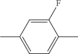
CC1=CC=C(C)C(F)=C1
